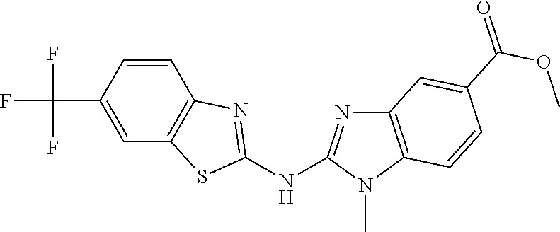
C1(C(F)(F)F)=CC2=C(C=C1)N=C(NC1=NC3=C(N1C)C=CC(C(OC)=O)=C3)S2
